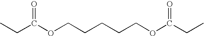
CCC(OCCCCCOC(CC)=O)=O
